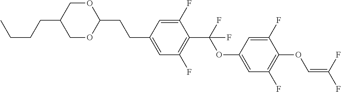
C1OC(CCC2=CC(F)=C(C(F)(OC3=CC(F)=C(OC=C(F)F)C(F)=C3)F)C(F)=C2)OCC1CCCC
